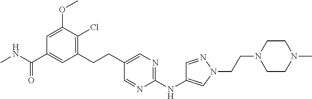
CNC(C1=CC(CCC2=CN=C(NC3=CN(CCN4CCN(C)CC4)N=C3)N=C2)=C(Cl)C(OC)=C1)=O
